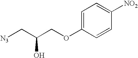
[N3]CC(COC1=CC=C([NO2])C=C1)O
